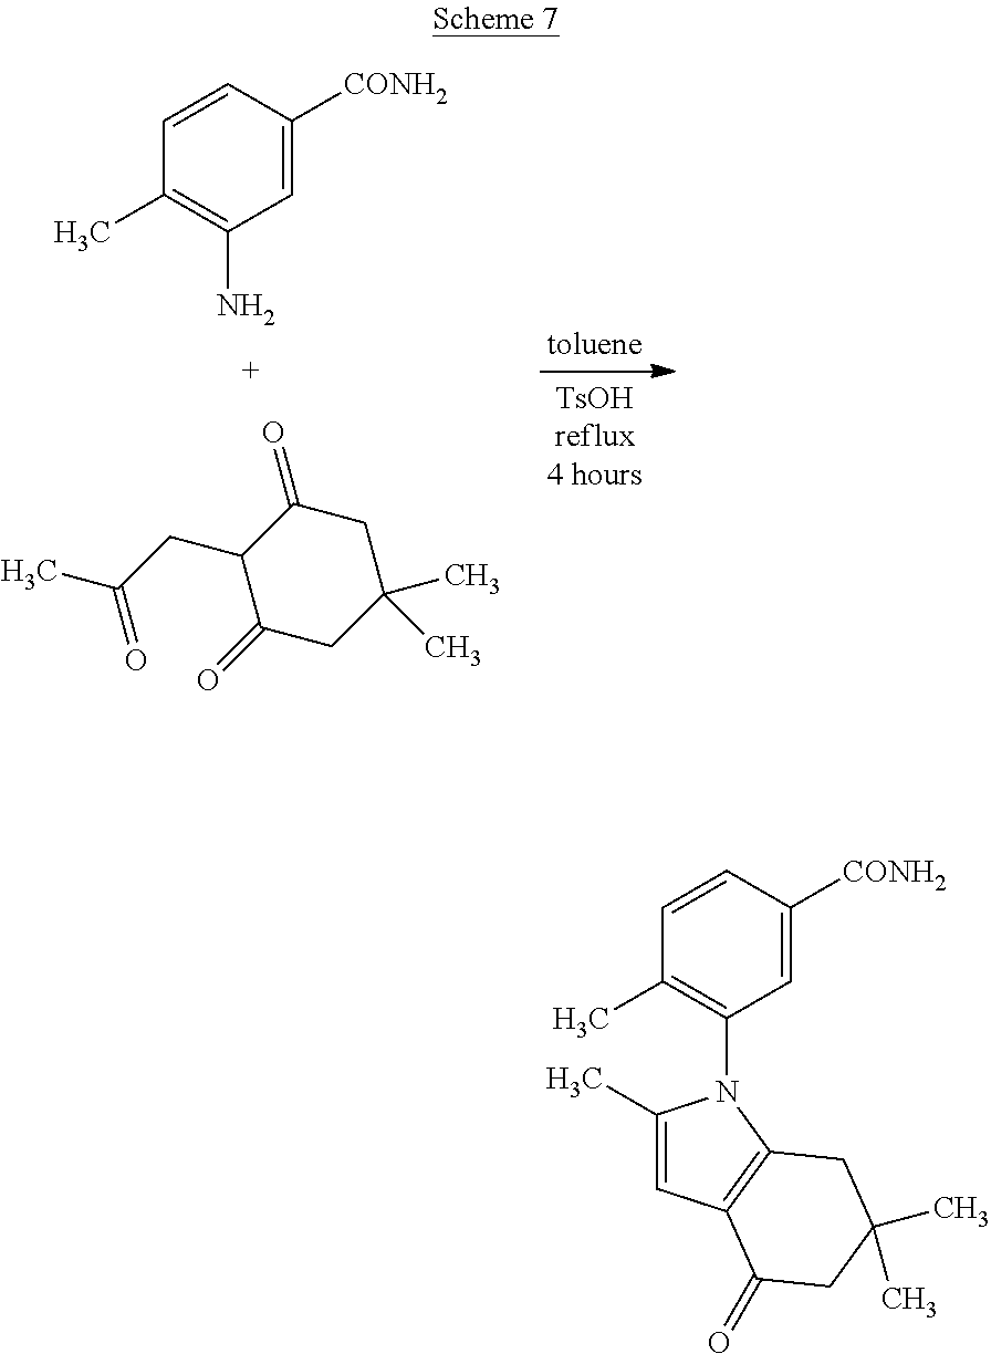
C1(C)=C(N)C=C([CONH2])C=C1.C1(CC(C)=O)C(=O)CC(C)(C)CC1=O.C1(C)=C(N2C(C)=CC3=C2CC(C)(C)CC3=O)C=C([CONH2])C=C1
